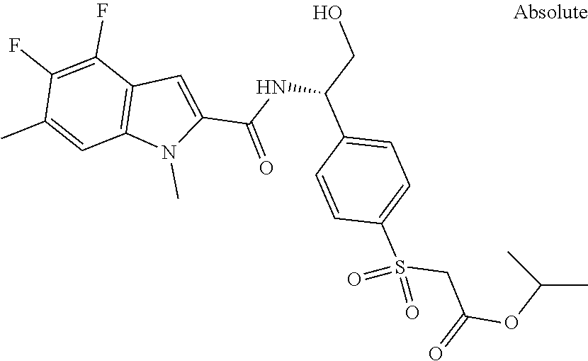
C12=C(C(F)=C(F)C(C)=C1)C=C(C(NC(C1=CC=C(S(CC(=O)OC(C)C)(=O)=O)C=C1)CO)=O)N2C
